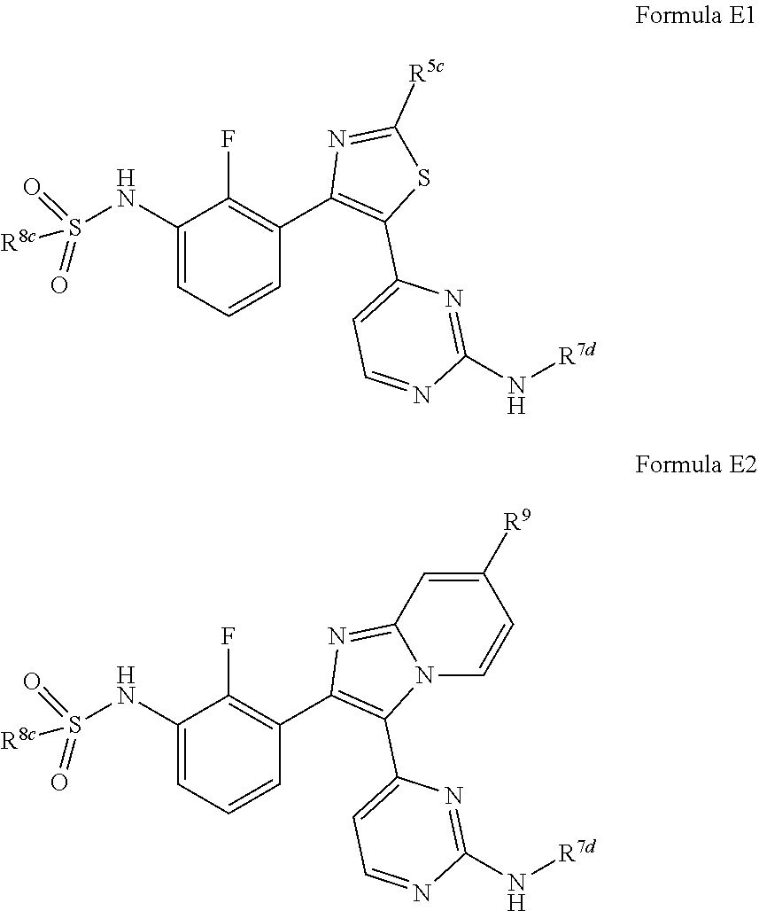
C1(NS([R8c])(=O)=O)=CC=CC(C2=C(C3=CC=NC(N[R7d])=N3)SC([R5c])=N2)=C1F.C1(NS([R8c])(=O)=O)=CC=CC(C2=C(C3=CC=NC(N[R7d])=N3)N3C(=N2)C=C([R9])C=C3)=C1F
